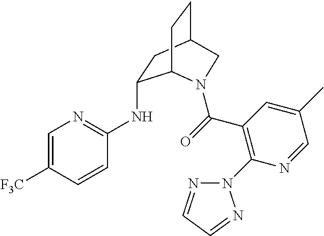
C1(NC2=NC=C([F3C])C=C2)CC2CCC1N(C(=O)C1=C(N3N=CC=N3)N=CC(C)=C1)C2
